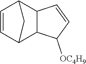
C1=CC2C3C(C1C2)C=CC3[OC4H9]
